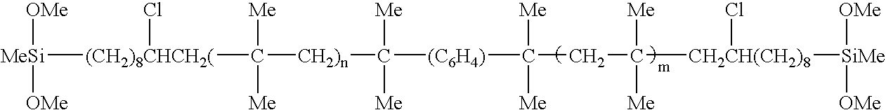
[MeSi]([(CH2)8CHCH2(](C([CH2)n]C([Me])([Me])[(C6H4)]C([Me])([Me])CC([CH2CH(CH2)8](Cl)[SiMe]([OMe])[OMe])([Me])[Me])([Me])[Me])Cl)([OMe])[OMe]
